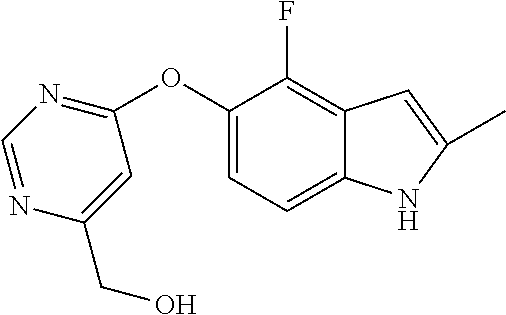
C1(OC2=NC=NC(CO)=C2)=CC=C2C(=C1F)C=C(C)N2
